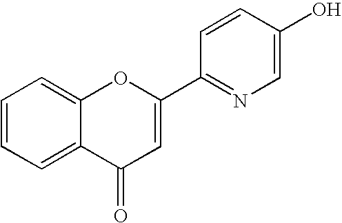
C1=CC=C2C(=C1)OC(C1=NC=C(O)C=C1)=CC2=O
